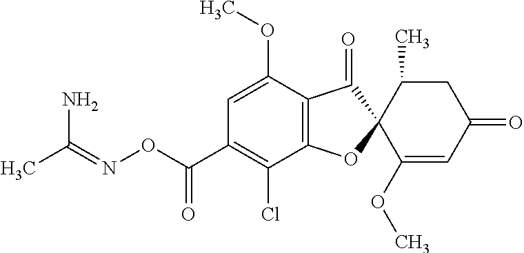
C1(OC)=CC(C(ON=C(N)C)=O)=C(Cl)C2=C1C(=O)C1(O2)C(OC)=CC(=O)CC1C
